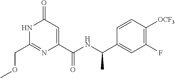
C1(COC)=NC(C(NC(C2=CC(F)=C([OCF3])C=C2)C)=O)=CC(=O)N1
